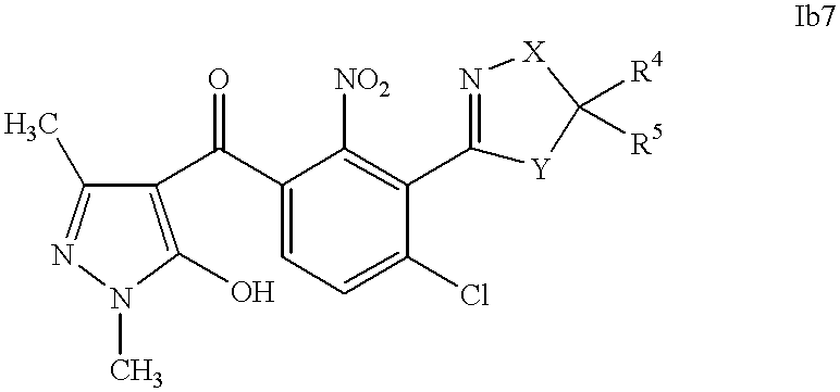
C1(C(C2=C(O)N(C)N=C2C)=O)=CC=C(Cl)C(C2=N[X]C([R4])([R5])[Y]2)=C1[NO2]
